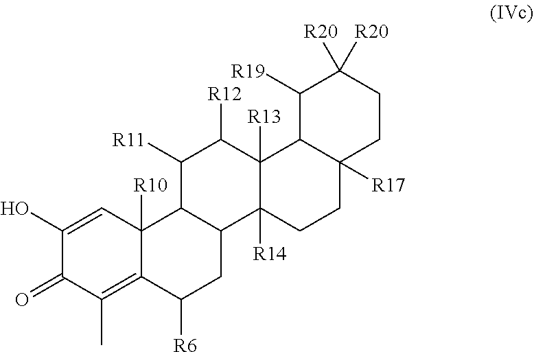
C1(O)=CC2([R10])C(=C(C)C1=O)C([R6])CC1C2C([R11])C([R12])C2([R13])C1([R14])CCC1([R17])C2C([R19])C([R20])([R20])CC1
